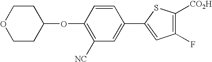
C1(OC2CCOCC2)=C([NC])C=C(C2=CC(F)=C([CO2H])S2)C=C1
